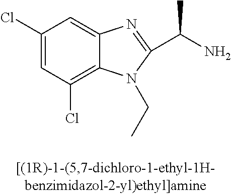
C1(Cl)=CC(Cl)=C2C(=C1)N=C(C(C)N)N2CC
